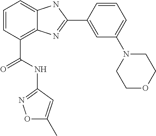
C1=CC(C(NC2=NOC(C)=C2)=O)=C2C(=C1)NC(C1=CC(N3CCOCC3)=CC=C1)=N2
